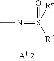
N(=S([Re])([Rf])=O)C
